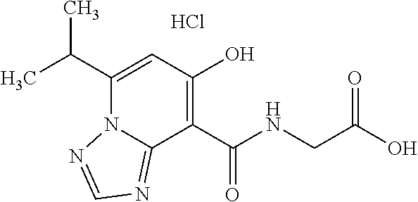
CC(C1=CC(O)=C(C(NCC(O)=O)=O)C2=NC=NN12)C.Cl
